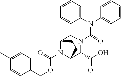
N(C(=O)N1CC2N(C(OCC3=CC=C(C)C=C3)=O)C(C1C(O)=O)CC2)(C1=CC=CC=C1)C1=CC=CC=C1
